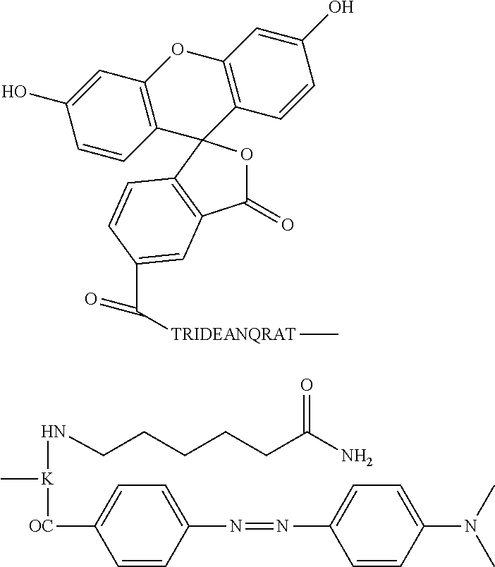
C12=C(C=C(O)C=C1)OC1=C(C=CC(O)=C1)C21OC(=O)C2=C1C=CC(C([TRIDEANQRAT]C)=O)=C2.[OC](C1=CC=C(N=NC2=CC=C(N(C)C)C=C2)C=C1)[K](NCCCCCC(N)=O)C
